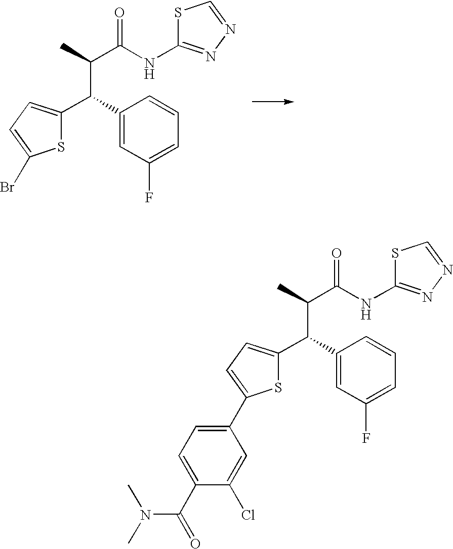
C(C1=CC(F)=CC=C1)(C(C)C(=O)NC1=NN=CS1)C1=CC=C(Br)S1.C(C1=CC(F)=CC=C1)(C(C)C(=O)NC1=NN=CS1)C1=CC=C(C2=CC=C(C(=O)N(C)C)C(Cl)=C2)S1
